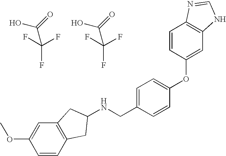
C(F)(F)(F)C(=O)O.C(F)(F)(F)C(=O)O.N(CC1=CC=C(OC2=CC3=C(C=C2)N=CN3)C=C1)C1CC2=C(C=C(OC)C=C2)C1
